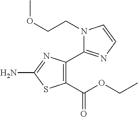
N1(CCOC)C(C2=C(C(OCC)=O)SC(N)=N2)=NC=C1
